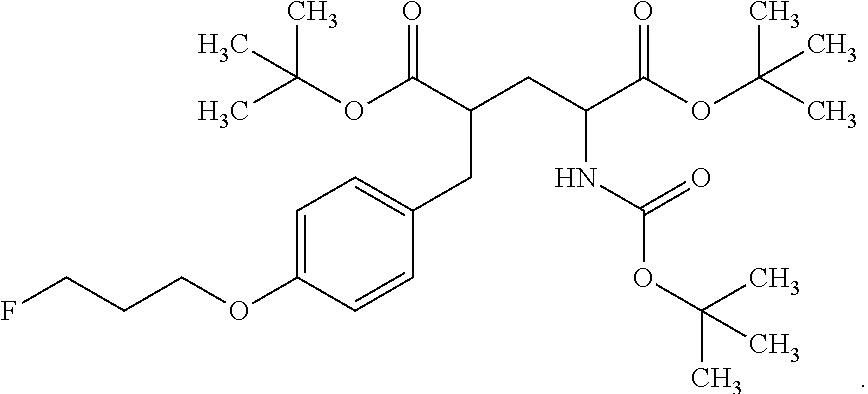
C1=C(OCCCF)C=CC(CC(CC(C(OC(C)(C)C)=O)NC(OC(C)(C)C)=O)C(OC(C)(C)C)=O)=C1
